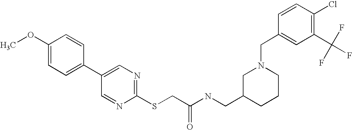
C1(OC)=CC=C(C2=CN=C(SCC(NCC3CCCN(CC4=CC(C(F)(F)F)=C(Cl)C=C4)C3)=O)N=C2)C=C1
